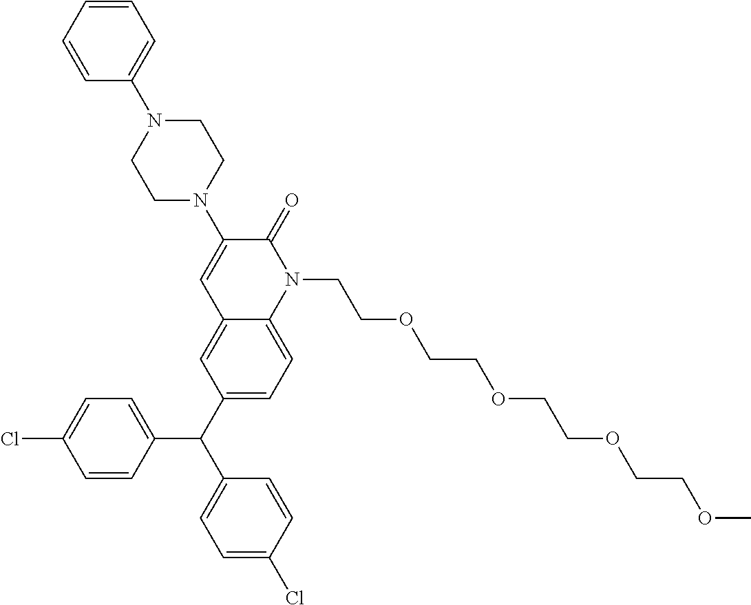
C1=CC=CC=C1N1CCN(C2=CC3=CC(C(C4=CC=C(Cl)C=C4)C4=CC=C(Cl)C=C4)=CC=C3N(CCOCCOCCOCCOC)C2=O)CC1
